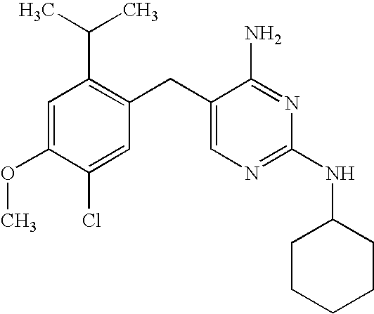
C1=C(OC)C(Cl)=CC(CC2=CN=C(NC3CCCCC3)N=C2N)=C1C(C)C
